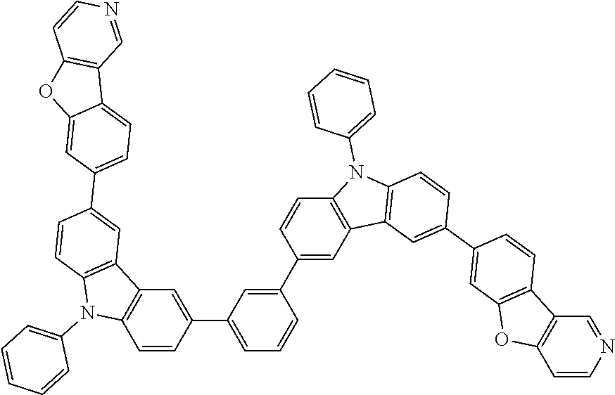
C1=CC(C2=CC=CC(C3=CC4=C(C=C3)N(C3=CC=CC=C3)C3=C4C=C(C4=CC5=C(C=C4)C4=C(O5)C=CN=C4)C=C3)=C2)=CC2=C1N(C1=CC=CC=C1)C1=C2C=C(C2=CC=C3C(=C2)OC2=C3C=NC=C2)C=C1
